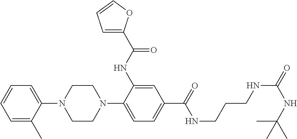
C1=CC=C(C)C(N2CCN(C3=CC=C(C(=O)NCCCNC(=O)NC(C)(C)C)C=C3NC(C3=CC=CO3)=O)CC2)=C1
